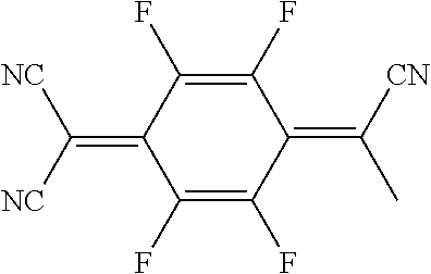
C1(F)=C(F)C(=C([NC])[NC])C(F)=C(F)C1=C([CN])C
